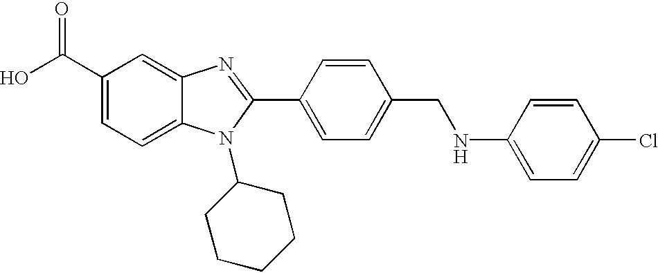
OC(C1=CC=C2C(=C1)N=C(C1=CC=C(CNC3=CC=C(Cl)C=C3)C=C1)N2C1CCCCC1)=O
